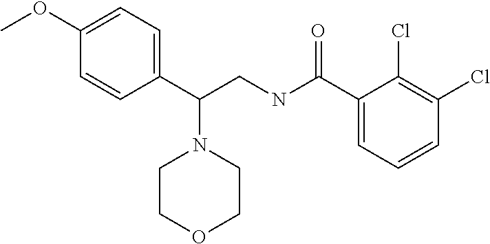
C1(C(CNC(C2=CC=CC(Cl)=C2Cl)=O)N2CCOCC2)=CC=C(OC)C=C1
